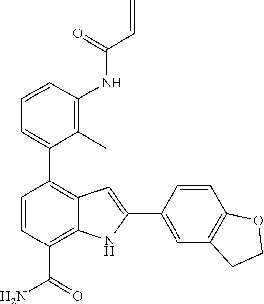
C1=CC(NC(C=C)=O)=C(C)C(C2=C3C(=C(C(=O)N)C=C2)NC(C2=CC4=C(C=C2)OCC4)=C3)=C1
